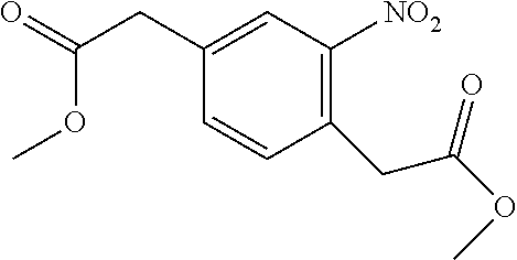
C1(CC(OC)=O)=CC([NO2])=C(CC(OC)=O)C=C1
